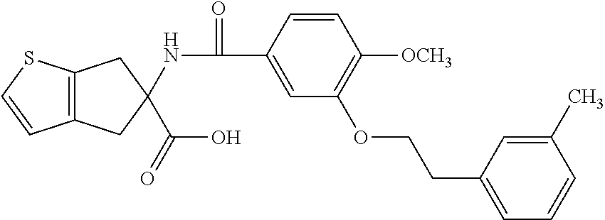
C12=C(CC(NC(=O)C3=CC(OCCC4=CC=CC(C)=C4)=C([OCH3])C=C3)(C(O)=O)C1)SC=C2
